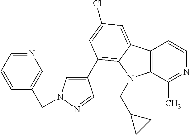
C12=C(C(C)=NC=C1)N(CC1CC1)C1=C(C3=CN(CC4=CN=CC=C4)N=C3)C=C(Cl)C=C21
